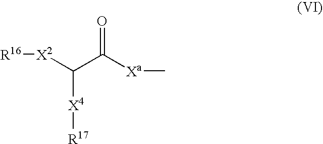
[X2](C(C([Xa]C)=O)[X4][R17])[R16]
